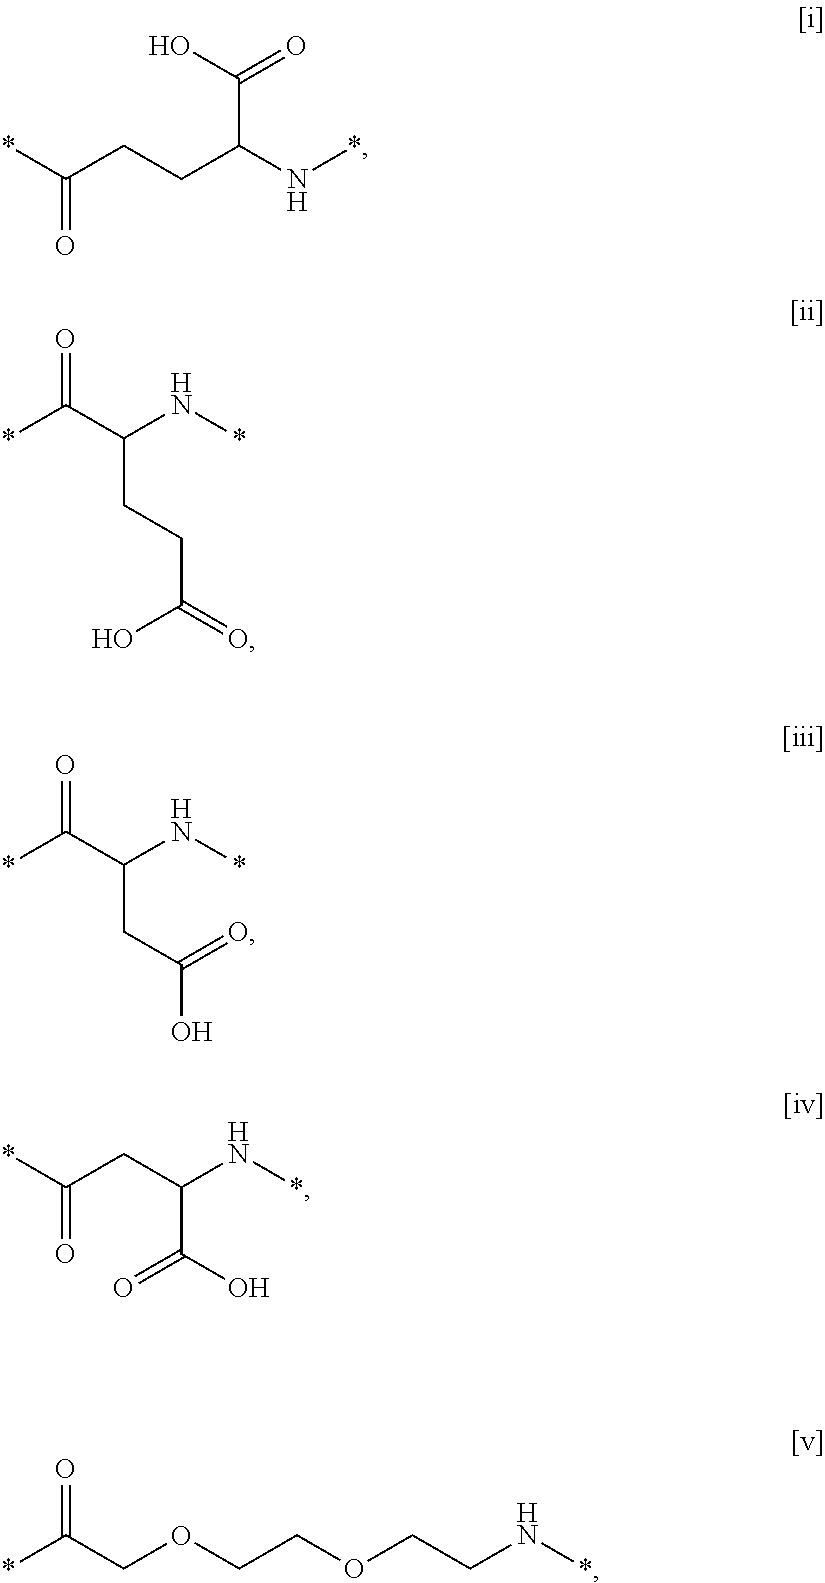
C(=O)(CCC(N*)C(=O)O)*.O=C(*)C(CCC(=O)O)N*.O=C(*)C(CC(O)=O)N*.C(=O)(CC(N*)C(O)=O)*.O=C(COCCOCCN*)*
